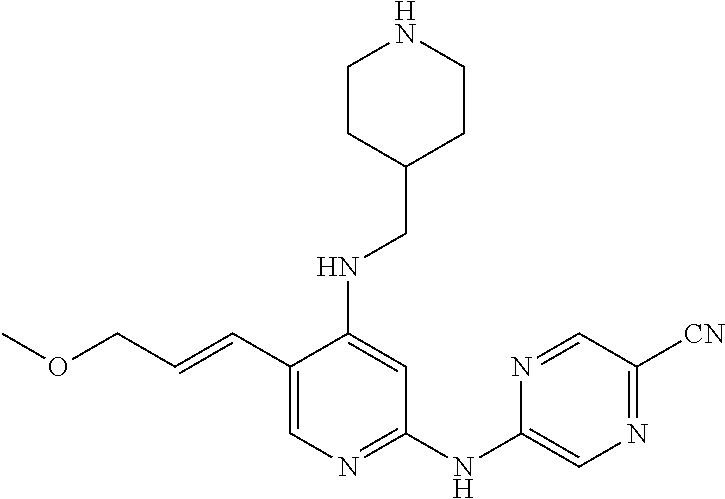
C1(C=CCOC)=CN=C(NC2=CN=C([CN])C=N2)C=C1NCC1CCNCC1
